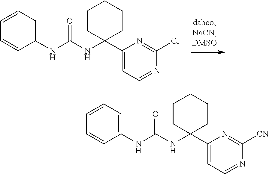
C1(C2(NC(NC3=CC=CC=C3)=O)CCCCC2)=CC=NC(Cl)=N1.C1(C2(NC(NC3=CC=CC=C3)=O)CCCCC2)=CC=NC([CN])=N1
